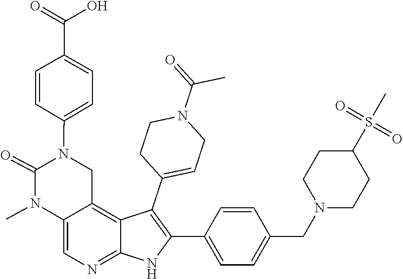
C1(N2C(=O)N(C)C3=CN=C4C(=C3C2)C(C2=CCN(C(=O)C)CC2)=C(C2=CC=C(CN3CCC(S(C)(=O)=O)CC3)C=C2)N4)=CC=C(C(=O)O)C=C1
